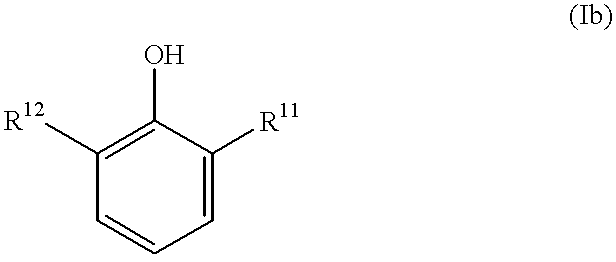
C1([R12])=C(O)C([R11])=CC=C1
